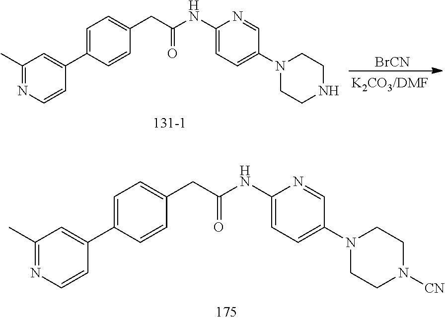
C1(C)=NC=CC(C2=CC=C(CC(NC3=CC=C(N4CCNCC4)C=N3)=O)C=C2)=C1.[BrCN].C1(C)=NC=CC(C2=CC=C(CC(NC3=CC=C(N4CCN([CN])CC4)C=N3)=O)C=C2)=C1
